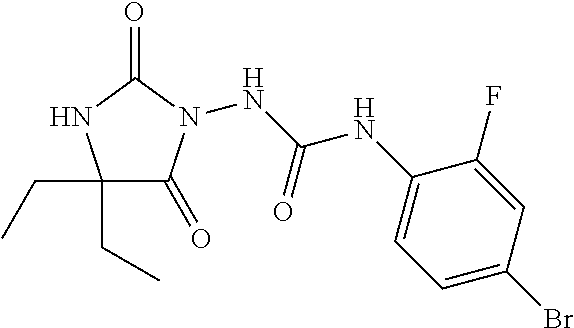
C1(CC)(CC)C(=O)N(NC(NC2=CC=C(Br)C=C2F)=O)C(=O)N1
